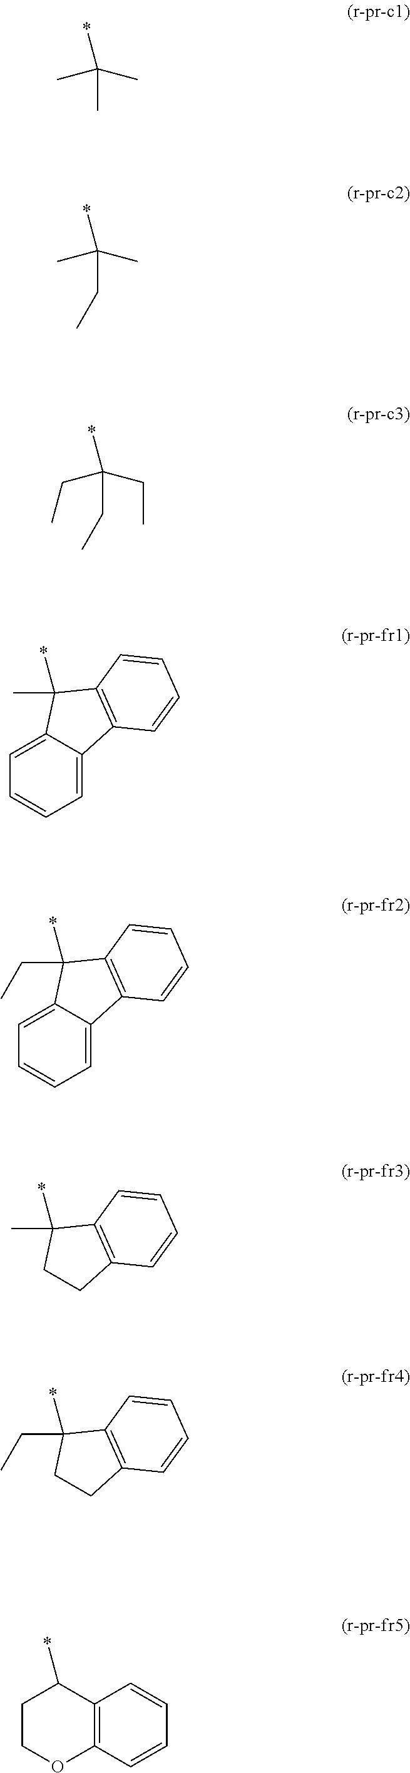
CC(*)(C)C.C(C(*)(C)C)C.C(C(*)(CC)CC)C.C1=C2C(=CC=C1)C1=C(C2(C)*)C=CC=C1.C1=C2C(=CC=C1)C1=C(C2(CC)*)C=CC=C1.C1CC(C)(*)C2=C1C=CC=C2.C1CC(CC)(*)C2=C1C=CC=C2.C12=C(C=CC=C1)OCCC2*
